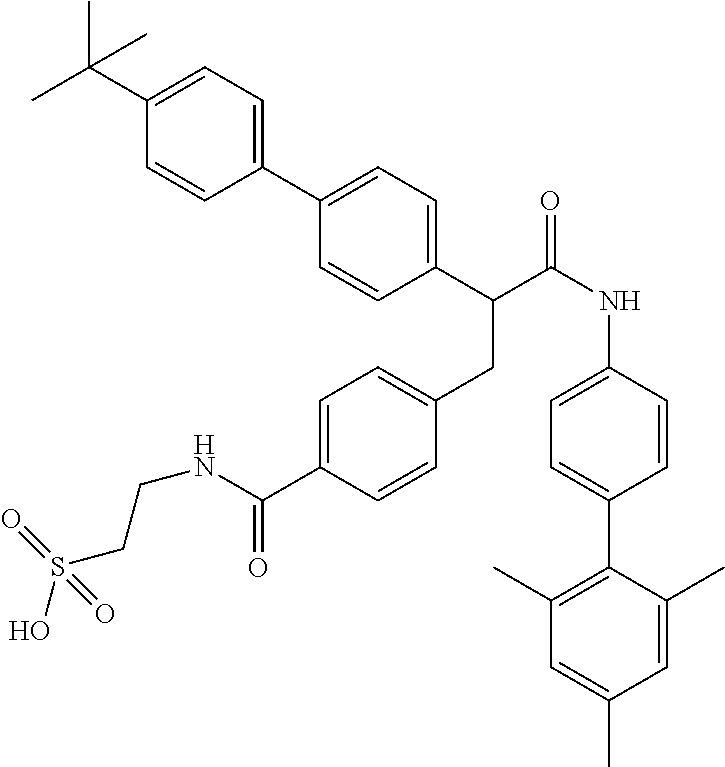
CC(C1=CC=C(C2=CC=C(C(C(NC3=CC=C(C4=C(C)C=C(C)C=C4C)C=C3)=O)CC3=CC=C(C(NCCS(=O)(O)=O)=O)C=C3)C=C2)C=C1)(C)C
